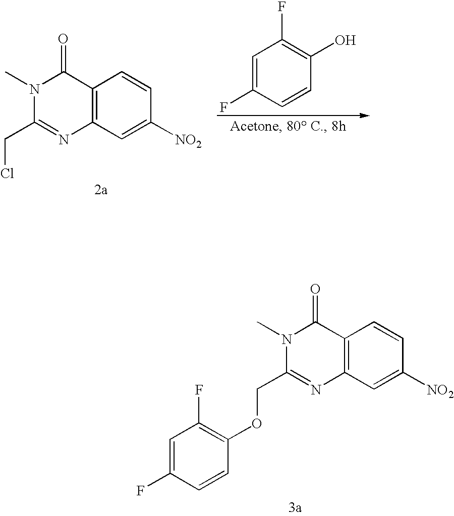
C12=C(C=C([NO2])C=C1)N=C(COC1=C(F)C=C(F)C=C1)N(C)C2=O.C12=C(C=C([NO2])C=C1)N=C(CCl)N(C)C2=O.C1=C(F)C=CC(O)=C1F
